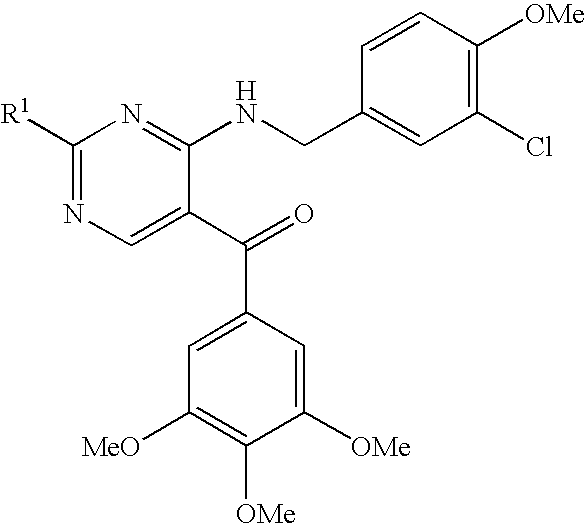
C1([R1])=NC=C(C(=O)C2=CC([MeO])=C([OMe])C([OMe])=C2)C(NCC2=CC(Cl)=C([OMe])C=C2)=N1
